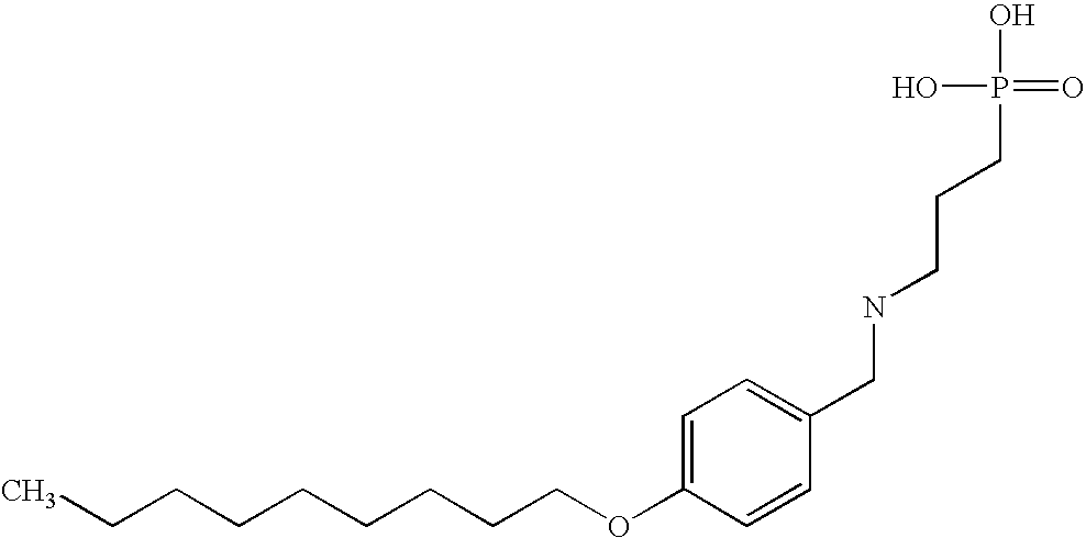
C(CCCCCCOC1=CC=C(CNCCCP(O)(O)=O)C=C1)CC
